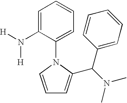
C1=CN(C2=CC=CC=C2N([H])[H])C(C(N(C)C)C2=CC=CC=C2)=C1
